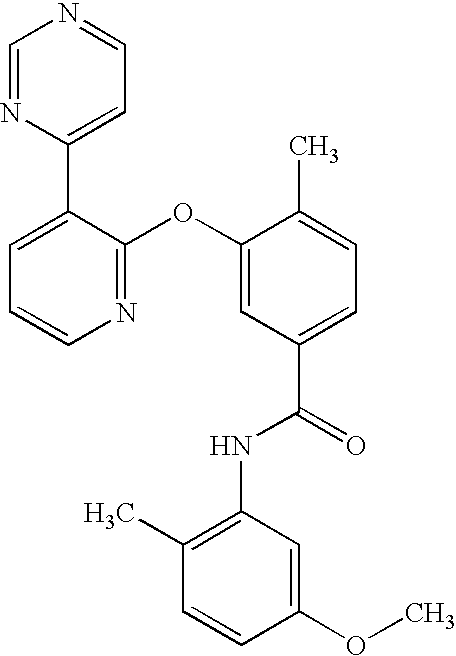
N1=C(OC2=CC(C(=O)NC3=C(C)C=CC(OC)=C3)=CC=C2C)C(C2=CC=NC=N2)=CC=C1
